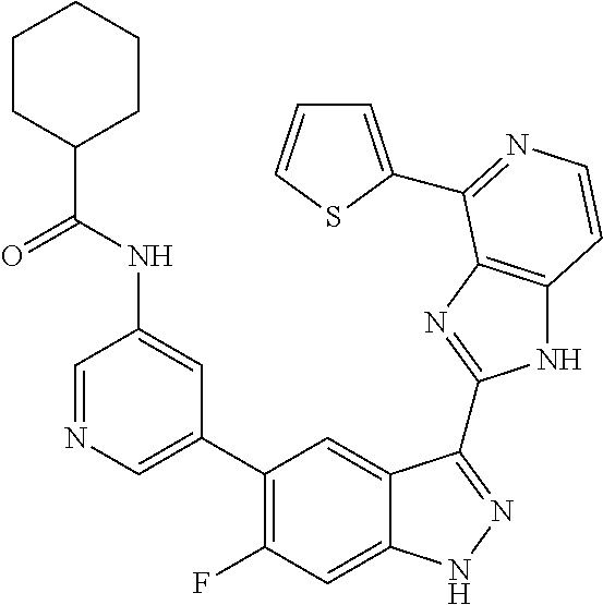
C1=C(C2=C(F)C=C3C(=C2)C(C2=NC4=C(N2)C=CN=C4C2=CC=CS2)=NN3)C=C(NC(C2CCCCC2)=O)C=N1
